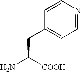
C1=CC(CC(N)[COOH])=CC=N1
